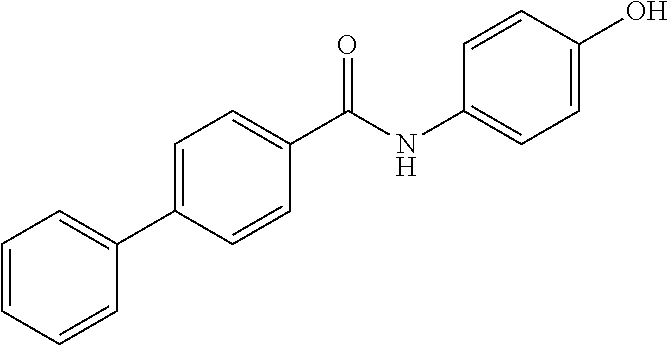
C1(C(NC2=CC=C(O)C=C2)=O)=CC=C(C2=CC=CC=C2)C=C1
